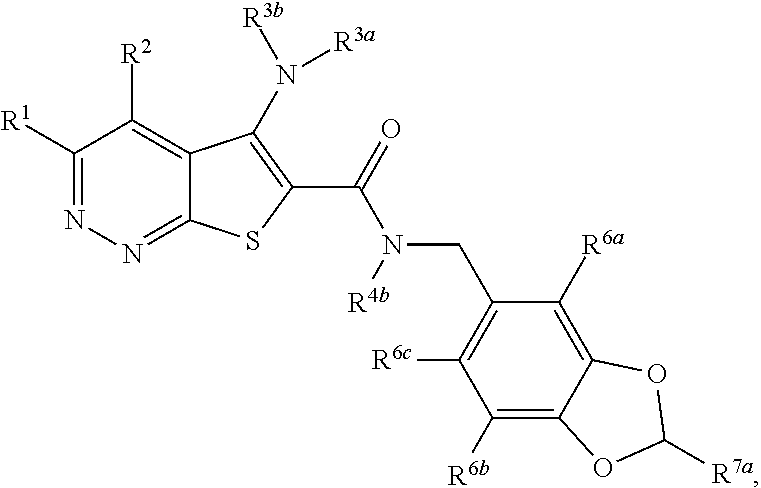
C1([R1])=NN=C2C(=C1[R2])C(N([R3b])[R3a])=C(C(N(CC1=C([R6c])C([R6b])=C3C(=C1[R6a])OC([R7a])O3)[R4b])=O)S2
